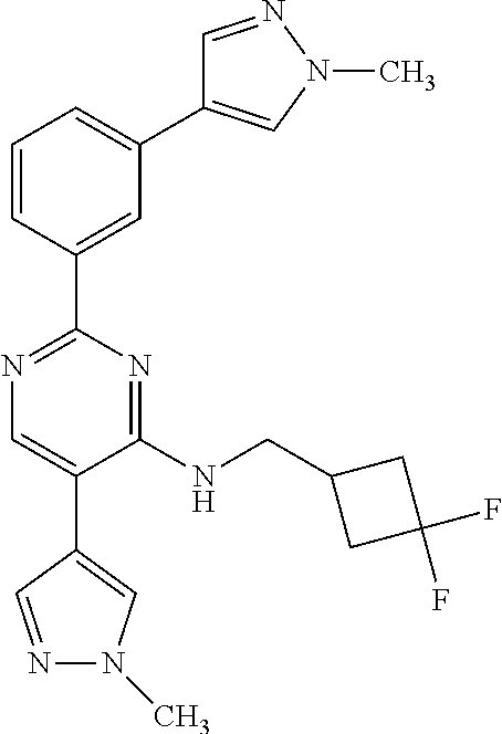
C1=CC(C2=NC=C(C3=CN(C)N=C3)C(NCC3CC(F)(F)C3)=N2)=CC(C2=CN(C)N=C2)=C1
